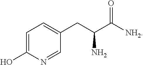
C1=C(O)N=CC(CC(C([NH2])=O)N)=C1
